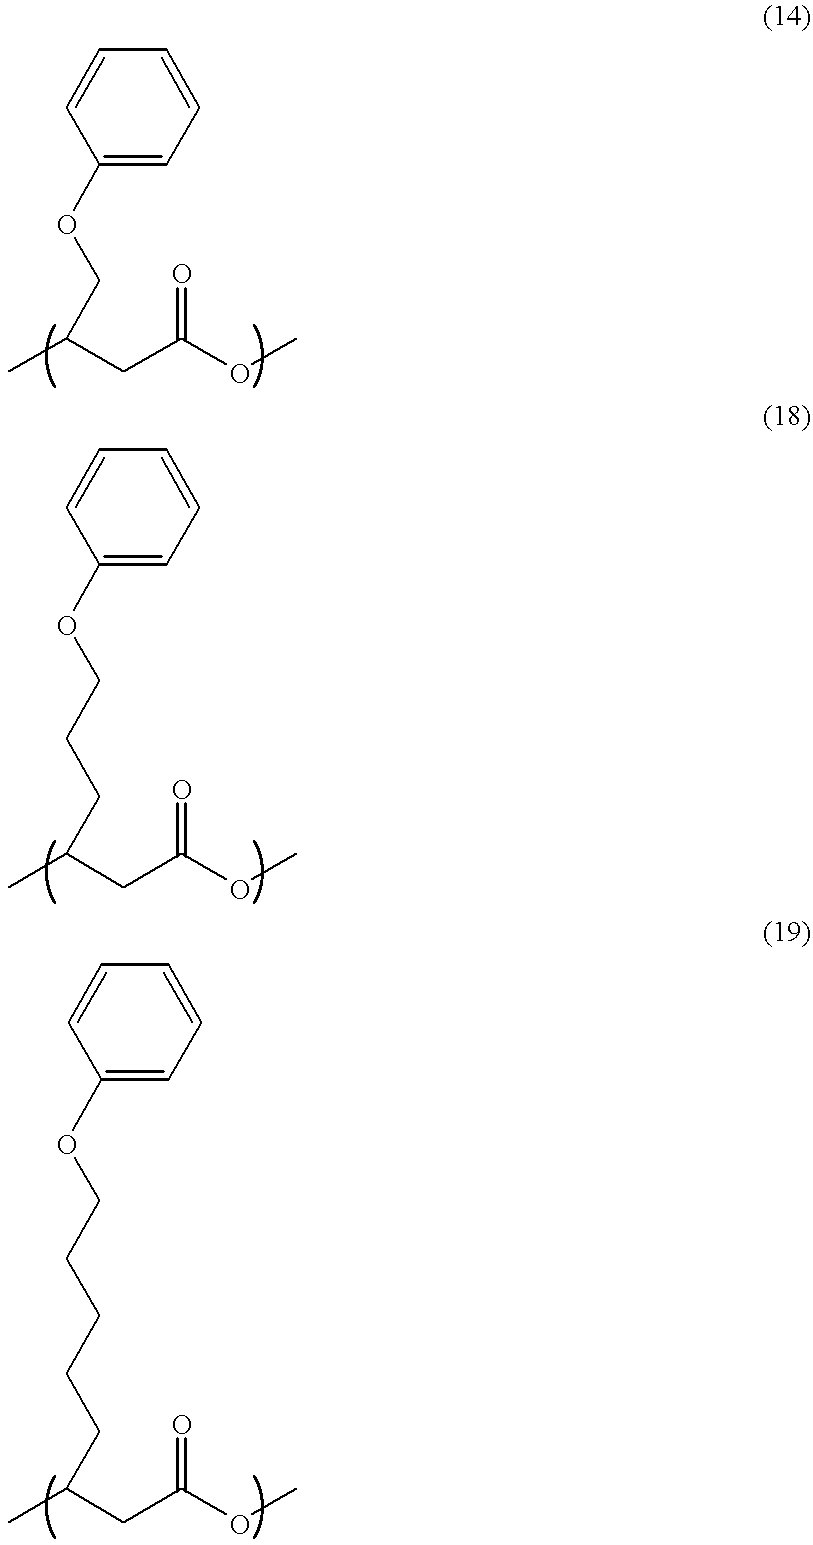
C1=CC=CC=C1OCCCC(C)CC(OC)=O.C1=CC=CC=C1OCCCCCC(C)CC(OC)=O.C1=CC=CC=C1OCC(C)CC(OC)=O
